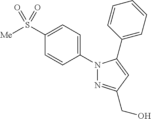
N1(C2=CC=C(S([Me])(=O)=O)C=C2)N=C(CO)C=C1C1=CC=CC=C1
